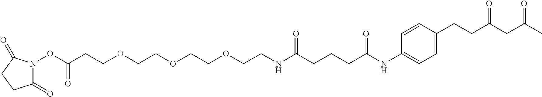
C1(=O)N(OC(CCOCCOCCOCCNC(CCCC(NC2=CC=C(CCC(CC(C)=O)=O)C=C2)=O)=O)=O)C(=O)CC1
